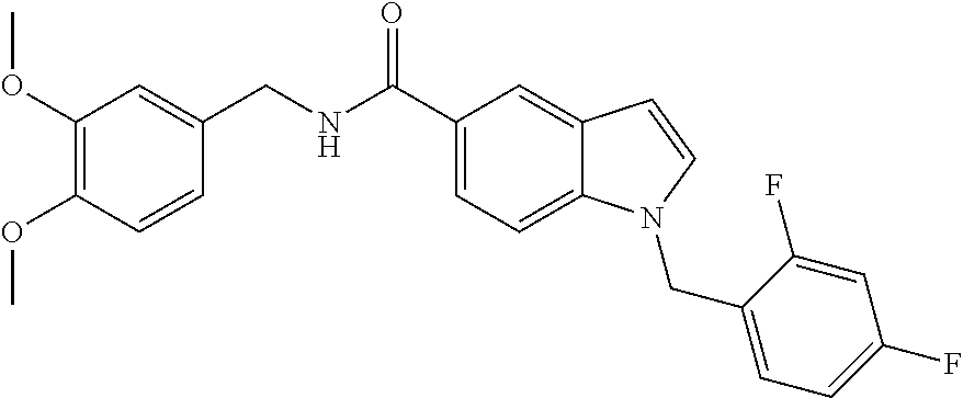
C1=C2C(=CC(C(NCC3=CC(OC)=C(OC)C=C3)=O)=C1)C=CN2CC1=CC=C(F)C=C1F
